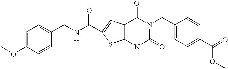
C1=C(OC)C=CC(CNC(=O)C2=CC3=C(S2)N(C)C(=O)N(CC2=CC=C(C(=O)OC)C=C2)C3=O)=C1
